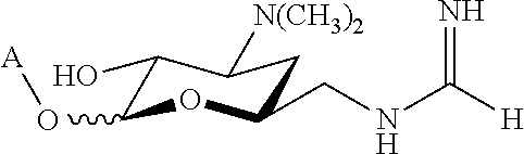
C1(O)C(O[A])OC(CNC([H])=N)CC1[N(CH3)2]
